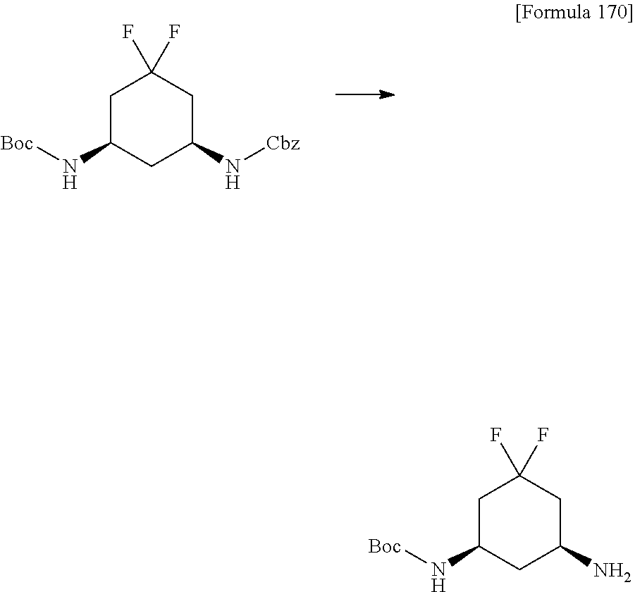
C1C(N[Boc])CC(N[Cbz])CC1(F)F.C1C(N[Boc])CC(N)CC1(F)F
